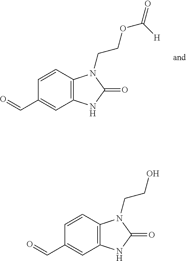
C1(C=O)=CC2=C(C=C1)N(CCOC(=O)[H])C(=O)N2.C1(C=O)=CC2=C(C=C1)N(CCO)C(=O)N2
